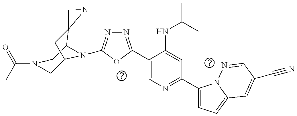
C1(C2=NN=C(N3C4CN(C(=O)C)CC3CC43NC3)O2)=CN=C(C2=CC=C3N2N=CC(C#N)=C3)C=C1NC(C)C
